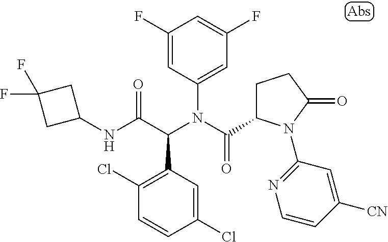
C1(Cl)=CC(C(C(NC2CC(F)(F)C2)=O)N(C(=O)C2CCC(=O)N2C2=NC=CC([CN])=C2)C2=CC(F)=CC(F)=C2)=C(Cl)C=C1
